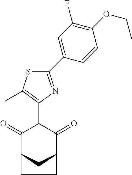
C1(=O)C2CC(C(=O)C1C1=C(C)SC(C3=CC(F)=C(OCC)C=C3)=N1)CC2
